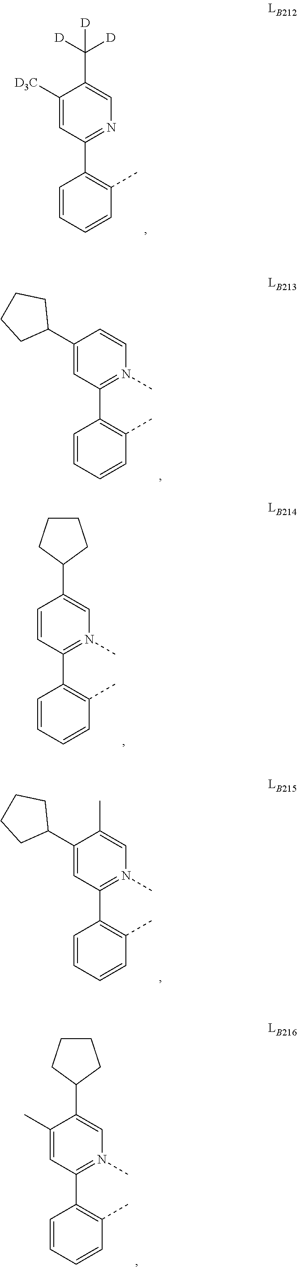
C1([D3C])=CC(C2=C(C)C=CC=C2)=NC=C1C([D])([D])[D].C1(C2CCCC2)=CC(C2=C(C)C=CC=C2)=N(C)C=C1.C1=CC(C2=C(C)C=CC=C2)=N(C)C=C1C1CCCC1.C1(C2CCCC2)=CC(C2=C(C)C=CC=C2)=N(C)C=C1C.C1(C)=CC(C2=C(C)C=CC=C2)=N(C)C=C1C1CCCC1
